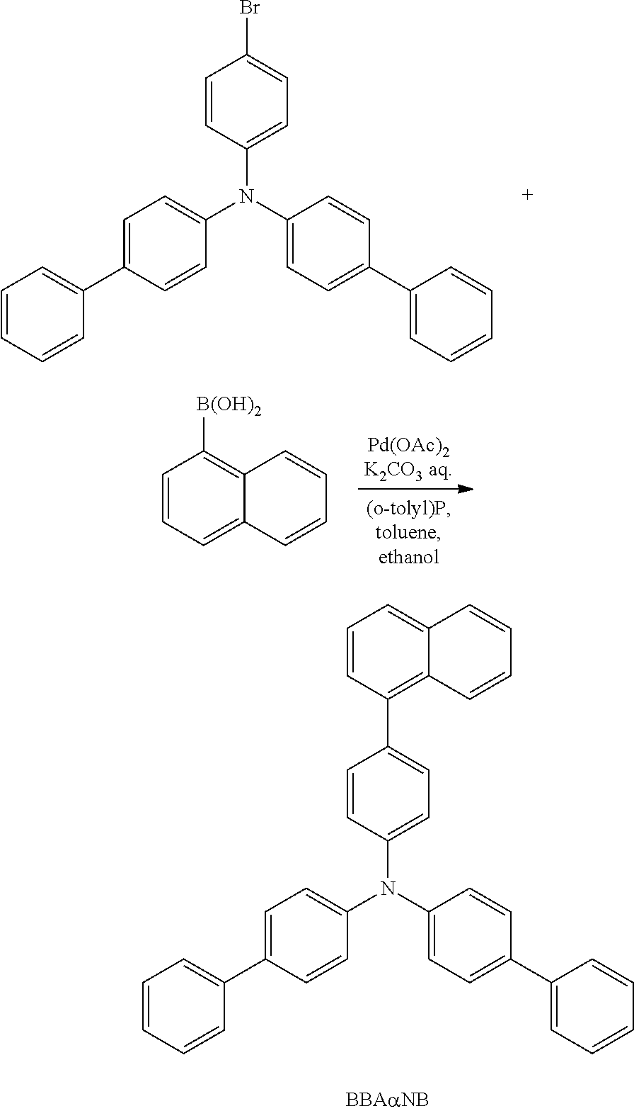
C1=CC(N(C2=CC=C(C3=CC=CC=C3)C=C2)C2=CC=C(C3=CC=CC=C3)C=C2)=CC=C1Br.C1=CC=C2C(=C1[B(OH)2])C=CC=C2.C1=CC(N(C2=CC=C(C3=CC=CC=C3)C=C2)C2=CC=C(C3=CC=CC=C3)C=C2)=CC=C1C1=C2C(=CC=C1)C=CC=C2
